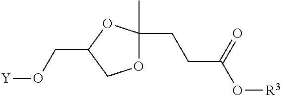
O1C(C)(CCC(O[R3])=O)OC(CO[Y])C1
